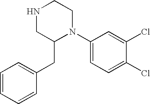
C1=CC=CC(CC2N(C3=CC=C(Cl)C(Cl)=C3)CCNC2)=C1
